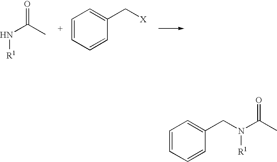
N(C(C)=O)[R1].C1=CC=CC(C[X])=C1.C1=CC=CC(CN(C(C)=O)[R1])=C1
